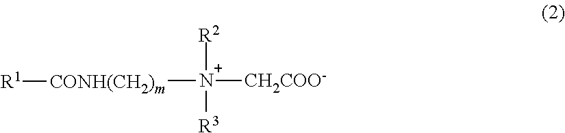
[CONH(CH2)m]([N+]([CH2COO-])([R2])[R3])[R1]
